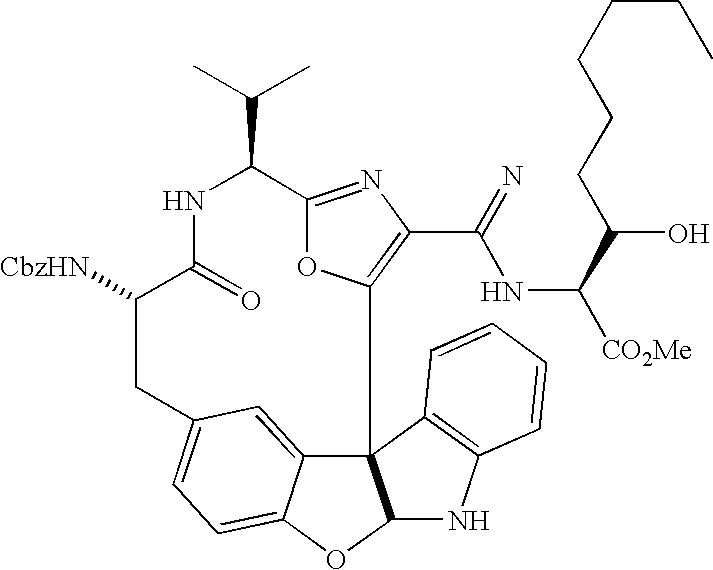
C123C4=CC(=CC=C4OC1NC1=C2C=CC=C1)CC([CbzHN])C(=O)NC(C(C)C)C1=NC(C(NC(C(O)CCCCCC)[CO2Me])=N)=C3O1
